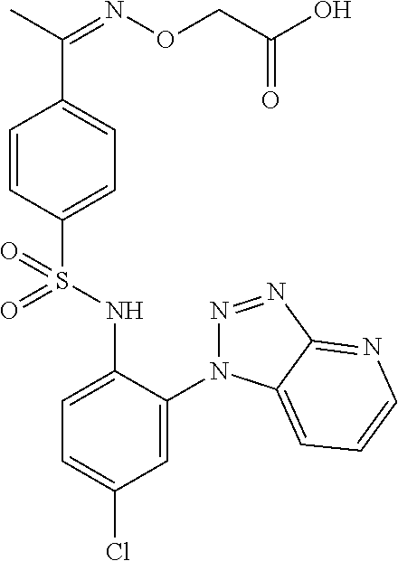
C1=CC(S(NC2=CC=C(Cl)C=C2N2N=NC3=NC=CC=C23)(=O)=O)=CC=C1C(=NOCC(O)=O)C
